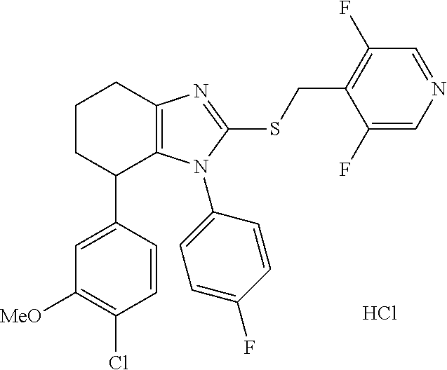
C1([MeO])=C(Cl)C=CC(C2C3=C(CCC2)N=C(SCC2=C(F)C=NC=C2F)N3C2=CC=C(F)C=C2)=C1.Cl
